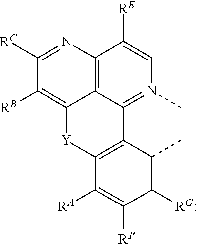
C12=C3C(=N(C)C=C1[RE])C1=C([Y]C3=C([RB])C([RC])=N2)C([RA])=C([RF])C([RG:])=C1C
